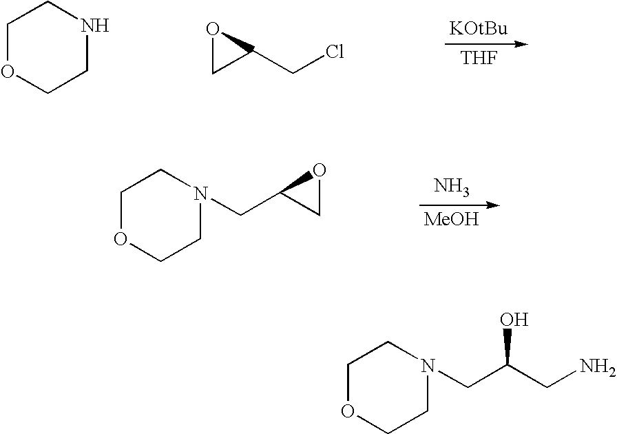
[THF].C1OCCNC1.O1CC1CCl.C1OCCN(CC2CO2)C1.N.[MeOH].C1OCCN(CC(CN)O)C1
